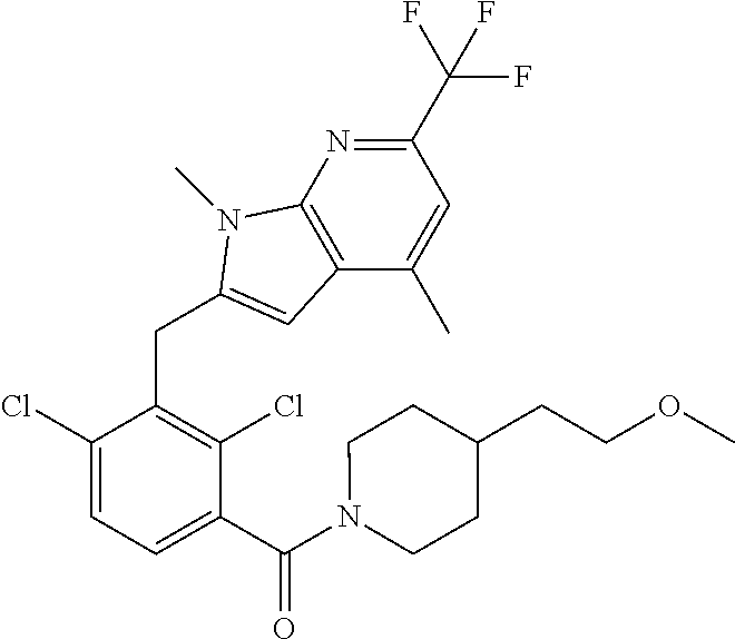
C1(Cl)=CC=C(C(N2CCC(CCOC)CC2)=O)C(Cl)=C1CC1=CC2=C(N=C(C(F)(F)F)C=C2C)N1C
